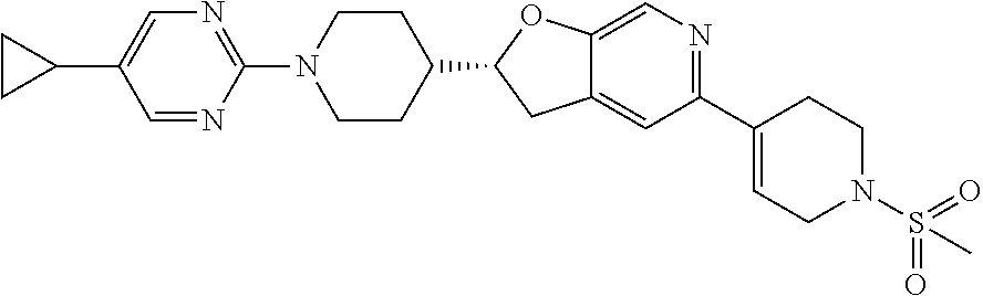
C1=C(C2CC2)C=NC(N2CCC(C3CC4=CC(C5=CCN(S(=O)(=O)C)CC5)=NC=C4O3)CC2)=N1
